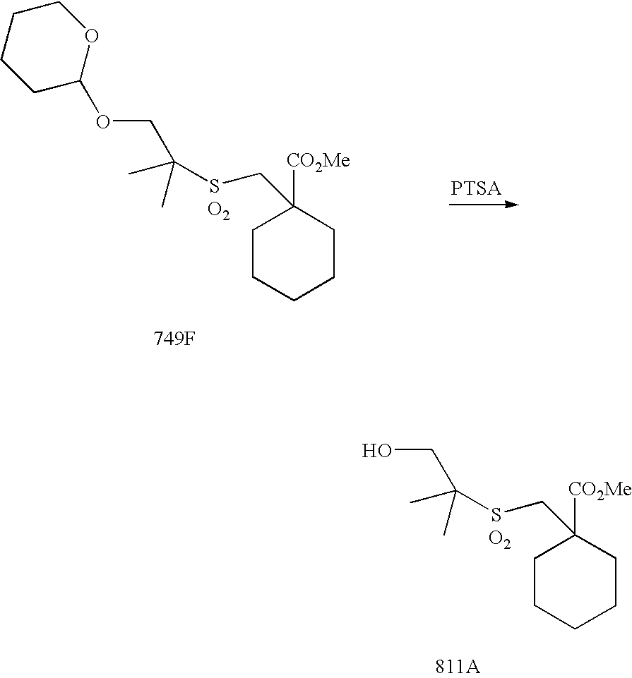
C1CCC(OCC(SCC2([CO2Me])CCCCC2)(C)C)OC1.[749F].[O2].OCC(SCC1([CO2Me])CCCCC1)(C)C.[811A].[O2]
